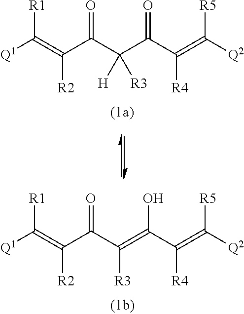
[Q1]C(=C(C(C(=C(C(=C([Q2])[R5])[R4])O)[R3])=O)[R2])[R1].[Q1]C(=C(C(C(C(C(=C([Q2])[R5])[R4])=O)([H])[R3])=O)[R2])[R1]
